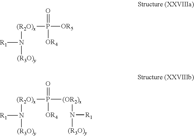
[R1]N([(R2O)x]P([OR5])([OR4])=O)[(R3O)y].[R1]N([(R2O)x]P([(OR2)x]N([R1])[(R3O)y])([OR4])=O)[(R3O)y]
